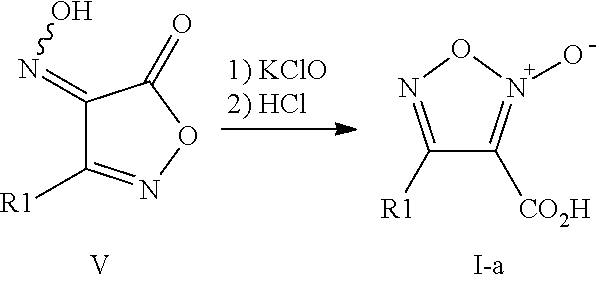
C1(=NO)C([R1])=NOC1=O.[V].C1([R1])=NON(O)=C1[CO2H]
